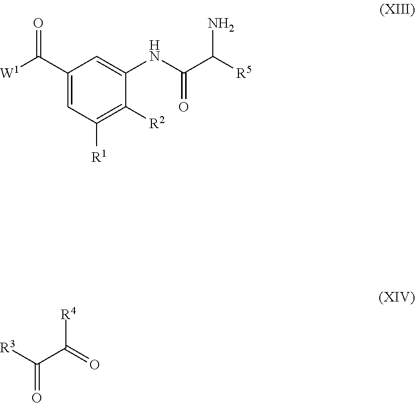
C1(C(=O)[W1])=CC([R1])=C([R2])C(NC(=O)C(N)[R5])=C1.C(=O)(C([R4])=O)[R3]
